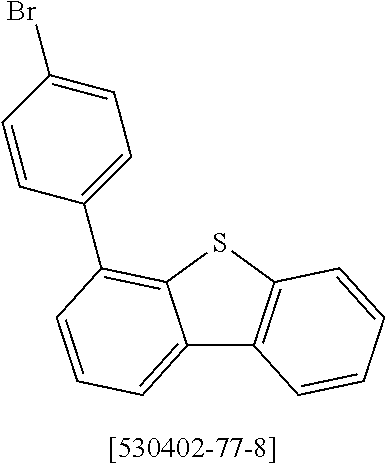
C12=CC=CC(C3=CC=C(Br)C=C3)=C1SC1=C2C=CC=C1
